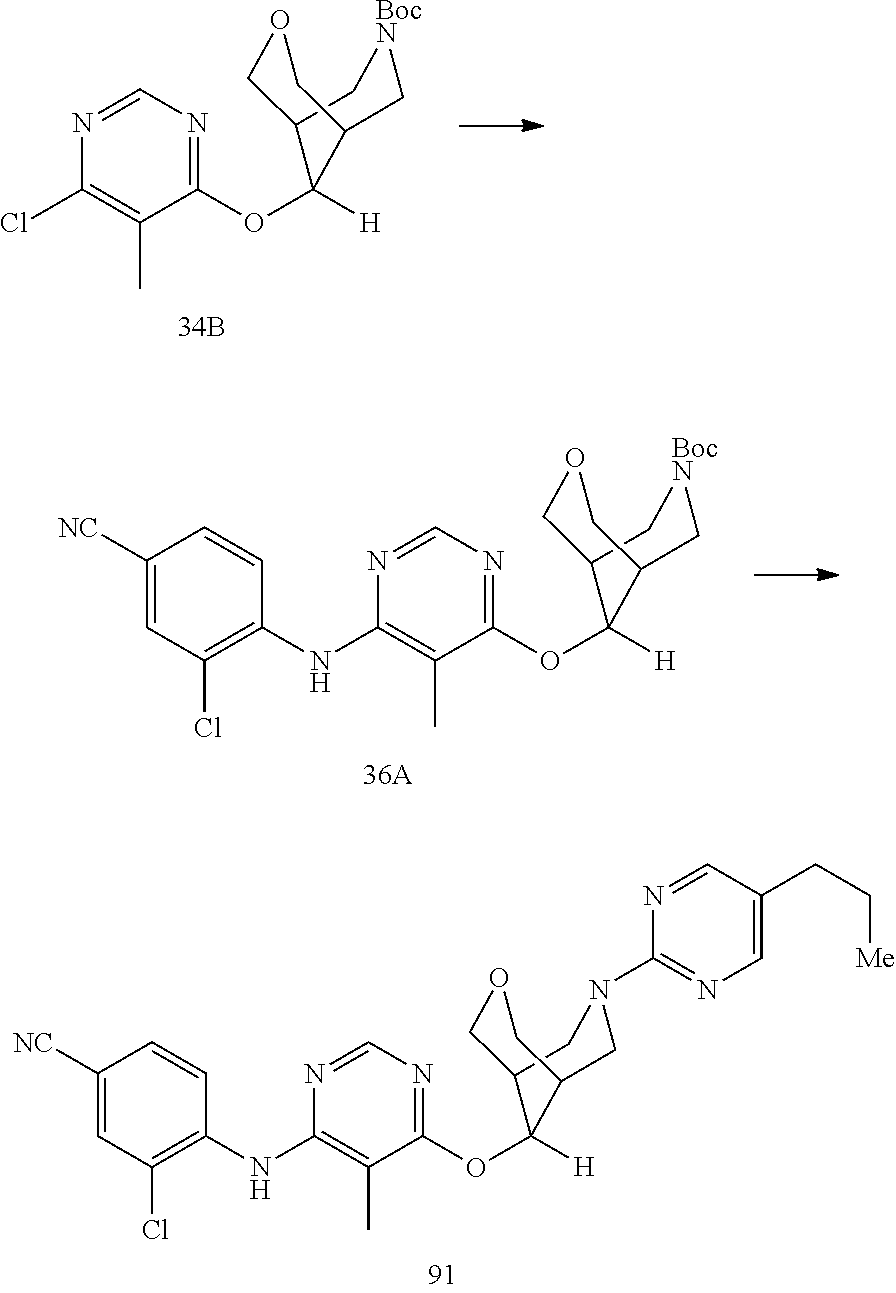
N1=CN=C(OC2([H])C3C[BocN]CC2COC3)C(C)=C1Cl.C1([NC])=CC(Cl)=C(NC2=C(C)C(OC3([H])C4C[BocN]CC3COC4)=NC=N2)C=C1.C1([NC])=CC(Cl)=C(NC2=C(C)C(OC3([H])C4CN(C5=NC=C(CC[Me])C=N5)CC3COC4)=NC=N2)C=C1
